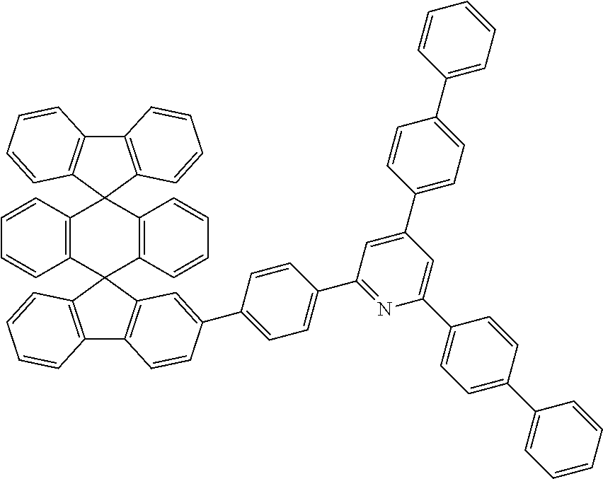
C12=C(C3(C4=C1C=CC=C4)C1=C(C4(C5=C3C=CC=C5)C3=C(C5=C4C=CC=C5)C=CC(C4=CC=C(C5=NC(C6=CC=C(C7=CC=CC=C7)C=C6)=CC(C6=CC=C(C7=CC=CC=C7)C=C6)=C5)C=C4)=C3)C=CC=C1)C=CC=C2
